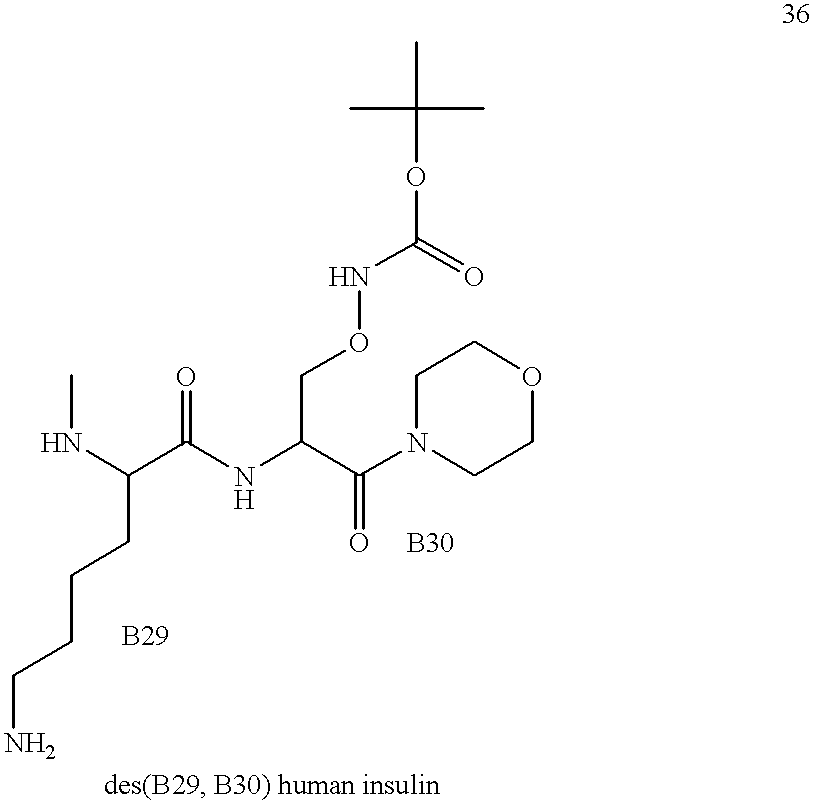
CNC(C(=O)NC(CONC(=O)OC(C)(C)C)C(N1CCOCC1)=O)CCCCN
